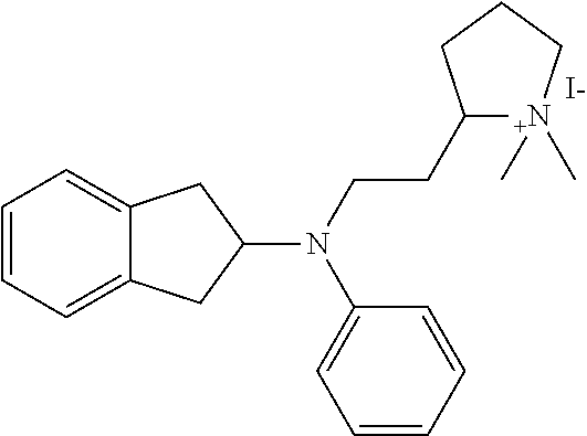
C1=CC=C2C(=C1)CC(N(CCC1[N+](C)(C)CCC1)C1=CC=CC=C1)C2.[I-]
